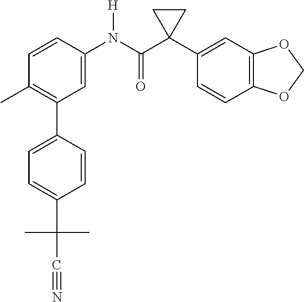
C1=C(N(C(C2(C3=CC4=C(C=C3)OCO4)CC2)=O)[H])C=CC(C)=C1C1=CC=C(C(C)(C)C#N)C=C1
